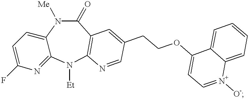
C12=CC=C(F)N=C1N([Et])C1=C(C(=O)N2[Me])C=C(CCOC2=CC=[N+]([O-])C3=CC=CC=C23)C=N1
